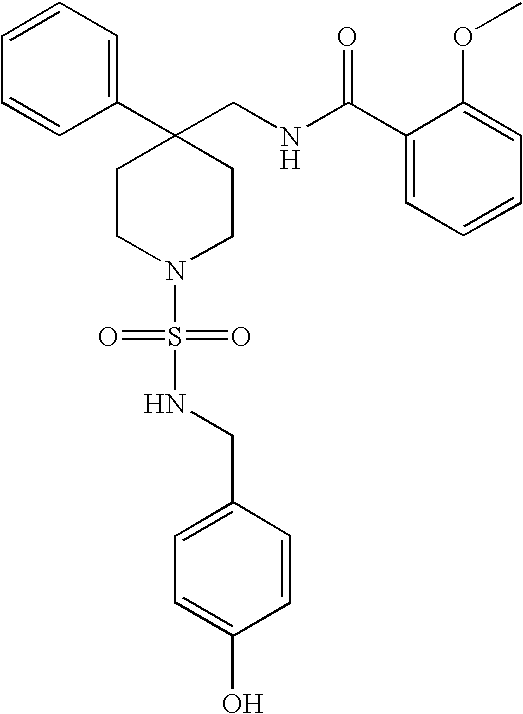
C1(CNC(C2=CC=CC=C2OC)=O)(C2=CC=CC=C2)CCN(S(=O)(=O)NCC2=CC=C(O)C=C2)CC1
